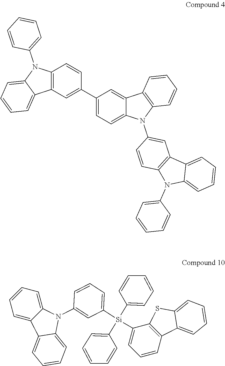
C12=C(C=C(C3=CC=C4C(=C3)C3=C(N4C4=CC5=C(C=C4)N(C4=CC=CC=C4)C4=CC=CC=C54)C=CC=C3)C=C1)C1=CC=CC=C1N2C1=CC=CC=C1.C1=CC=C2C(=C1)N(C1=CC([Si](C3=CC=CC4=C3SC3=CC=CC=C43)(C3=CC=CC=C3)C3=CC=CC=C3)=CC=C1)C1=CC=CC=C21
